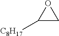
C1([C8H17])CO1
